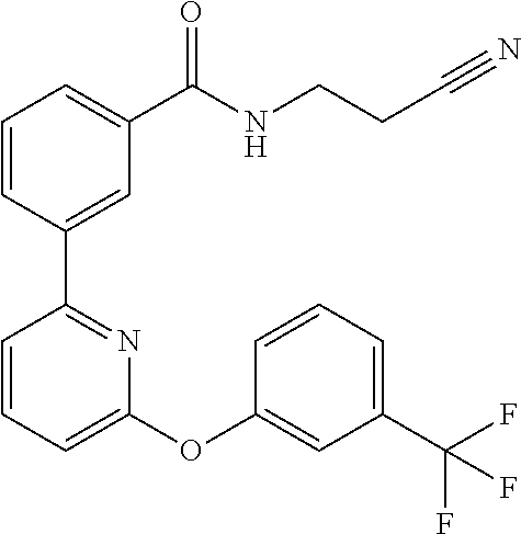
C1=CC(C2=NC(OC3=CC(C(F)(F)F)=CC=C3)=CC=C2)=CC(C(NCCC#N)=O)=C1
